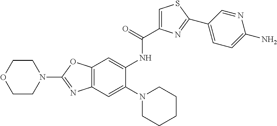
C12=C(OC(N3CCOCC3)=N1)C=C(NC(=O)C1=CSC(C3=CC=C(N)N=C3)=N1)C(N1CCCCC1)=C2
